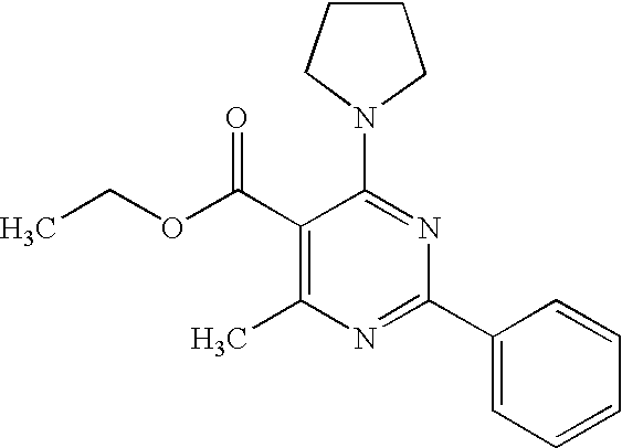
C1(C(OCC)=O)=C(C)N=C(C2=CC=CC=C2)N=C1N1CCCC1
